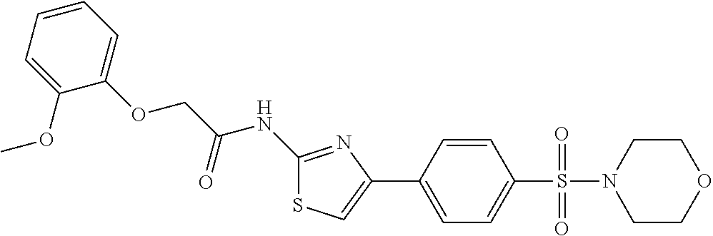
C1(NC(COC2=CC=CC=C2OC)=O)=NC(C2=CC=C(S(=O)(=O)N3CCOCC3)C=C2)=CS1
